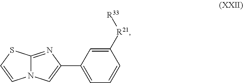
C1([R21][R33])=CC(C2=CN3C(=N2)SC=C3)=CC=C1
